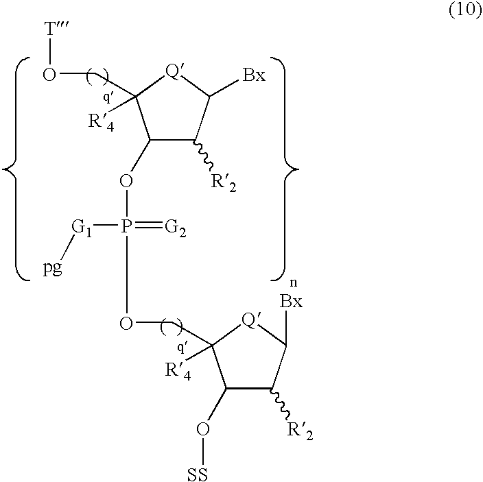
C1([R2])C(OP([G1][pg])(=[G2])OCC2([R4])C(O[SS])C([R2])C([Bx])[Q]2)C(CO[T])([R4])[Q]C1[Bx]
